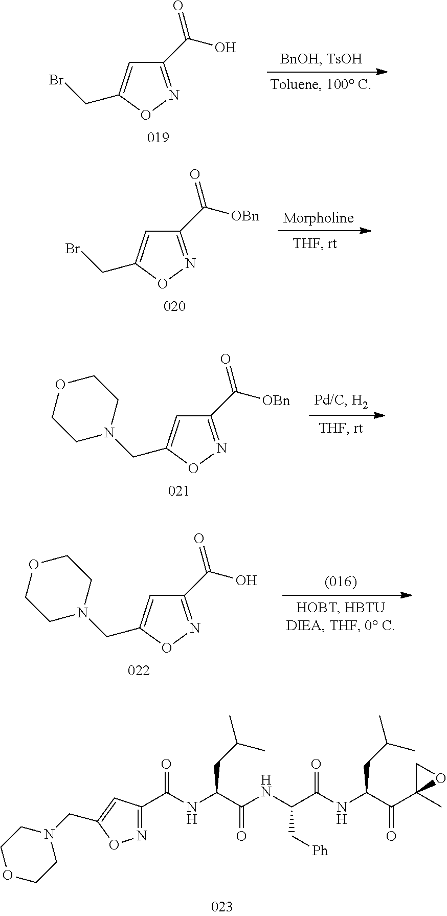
C1(C(O)=O)=NOC(CBr)=C1.C1(C([OBn])=O)=NOC(CBr)=C1.C1(C([OBn])=O)=NOC(CN2CCOCC2)=C1.C1(C(O)=O)=NOC(CN2CCOCC2)=C1.N(C(C(C1(C)OC1)=O)CC(C)C)C(C(NC(C(NC(=O)C1=NOC(CN2CCOCC2)=C1)CC(C)C)=O)C[Ph])=O
